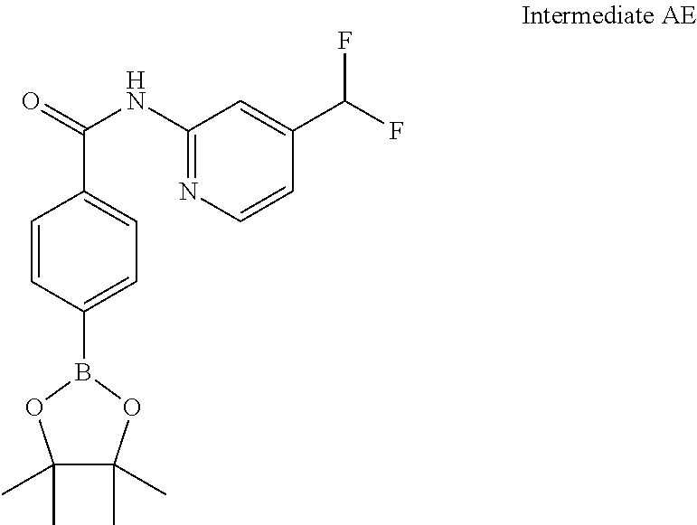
C1=CC(B2OC(C)(C)C(C)(C)O2)=CC=C1C(=O)NC1=NC=CC(C(F)F)=C1
